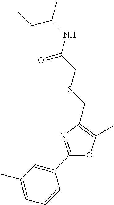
C1(C)=CC=CC(C2=NC(CSCC(=O)NC(CC)C)=C(C)O2)=C1
